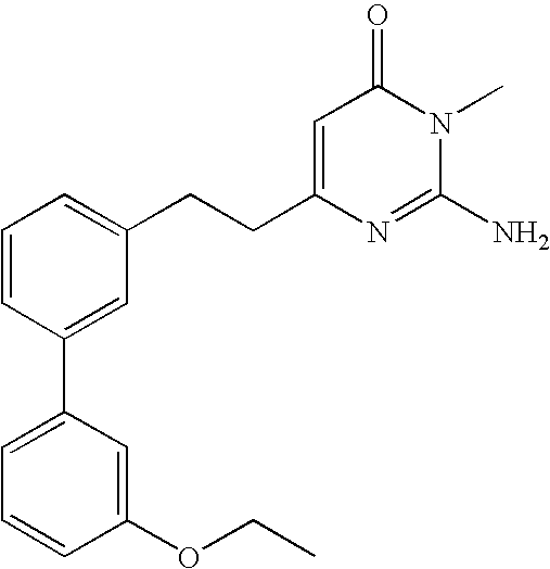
C1=CC(C2=CC=CC(OCC)=C2)=CC(CCC2=CC(=O)N(C)C(N)=N2)=C1
